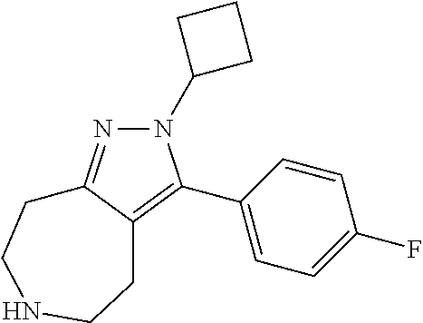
N1(C2CCC2)N=C2C(=C1C1=CC=C(F)C=C1)CCNCC2
